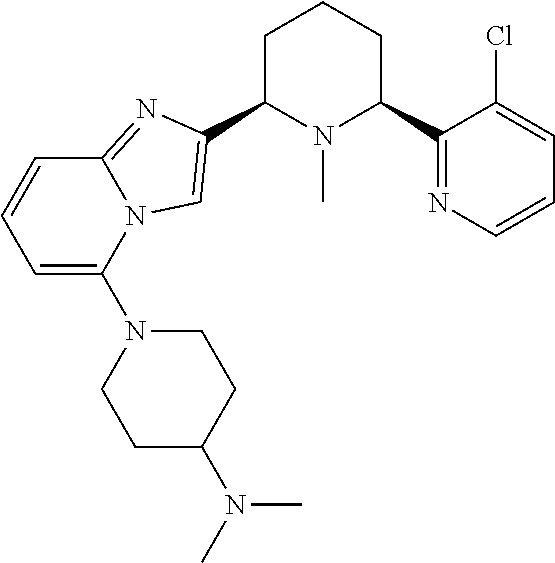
C1C(C2=CN3C(=N2)C=CC=C3N2CCC(N(C)C)CC2)N(C)C(C2=NC=CC=C2Cl)CC1
